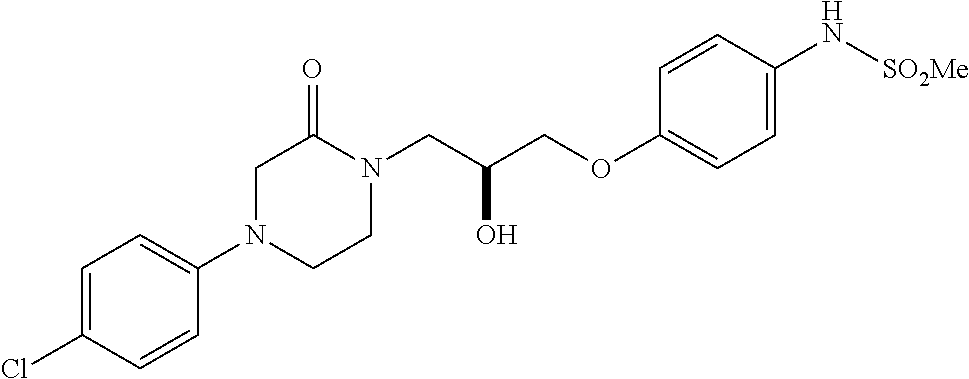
C1N(C2=CC=C(Cl)C=C2)CCN(CC(COC2=CC=C(N[SO2Me])C=C2)O)C1=O
